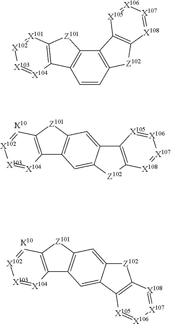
C1=CC2=C(C3=C1C1=C([Z101]3)[X101]=[X102][X103]=[X104]1)C1=C([Z102]2)[X108]=[X107][X106]=[X105]1.[Z101]1C2=C(C3=C1C=C1C(=C3)[Z102]C3=C1[X105]=[X106][X107]=[X108]3)[X104]=[X103][X102]=[X101]2.[Z101]1C2=C(C3=C1C=C1C(=C3)C3=C([Z102]1)[X108]=[X107][X106]=[X105]3)[X104]=[X103][X102]=[X101]2
